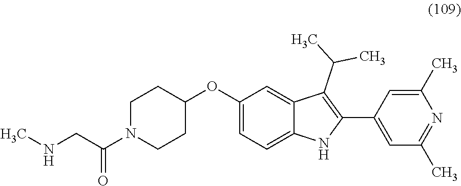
C1(OC2CCN(C(CNC)=O)CC2)=CC=C2C(=C1)C(C(C)C)=C(C1=CC(C)=NC(C)=C1)N2
